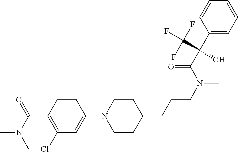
C1=CC(C(N(C)C)=O)=C(Cl)C=C1N1CCC(CCCN(C)C(C(C2=CC=CC=C2)(O)C(F)(F)F)=O)CC1
